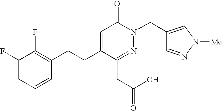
C1=C(CCC2=C(F)C(F)=CC=C2)C(CC(=O)O)=NN(CC2=CN([Me])N=C2)C1=O
